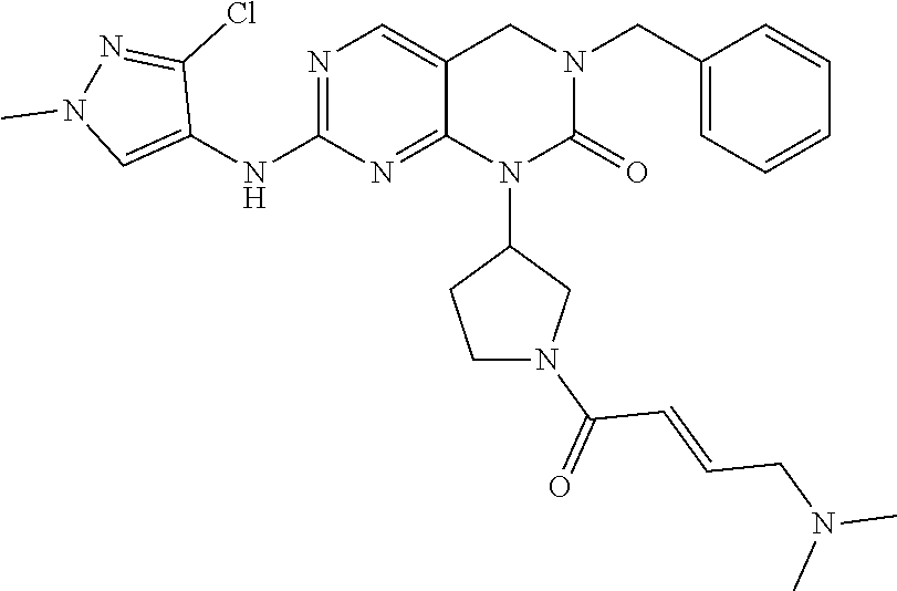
C1(CN2CC3=CN=C(NC4=CN(C)N=C4Cl)N=C3N(C3CCN(C(=O)C=CCN(C)C)C3)C2=O)=CC=CC=C1
